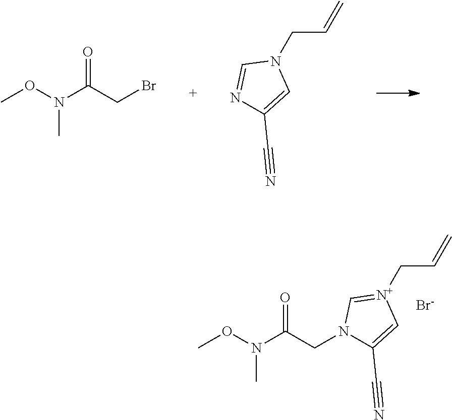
CON(C(CBr)=O)C.N1(CC=C)C=NC(C#N)=C1.CON(C(CN1C=[N+](CC=C)C=C1C#N)=O)C.[Br-]
